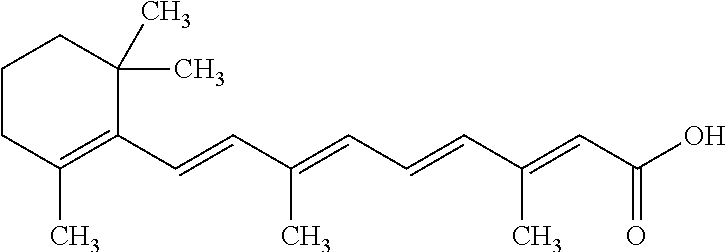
C1CC(C)=C(C=CC(=CC=CC(=CC(O)=O)C)C)C(C)(C)C1
